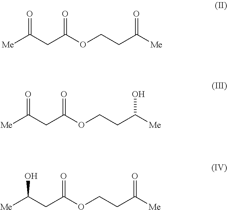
[Me]C(CC(OCCC([Me])=O)=O)=O.[Me]C(CC(OCCC([Me])O)=O)=O.[Me]C(CC(OCCC([Me])=O)=O)O
